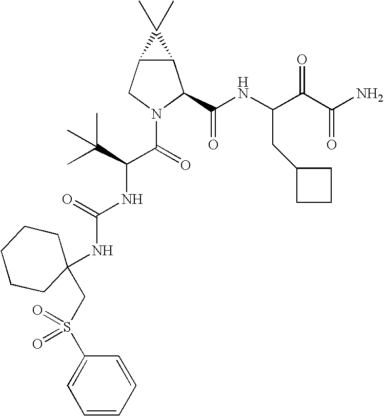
C12C(CN(C(=O)C(C(C)(C)C)NC(NC3(CS(C4=CC=CC=C4)(=O)=O)CCCCC3)=O)C1C(NC(C(C(N)=O)=O)CC1CCC1)=O)C2(C)C
